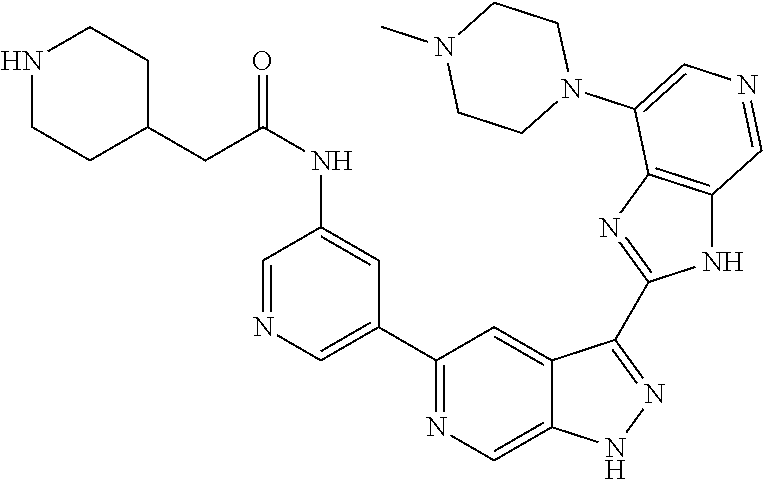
C1(C2=CN=CC(NC(=O)CC3CCNCC3)=C2)=NC=C2C(=C1)C(C1=NC3=C(N1)C=NC=C3N1CCN(C)CC1)=NN2
